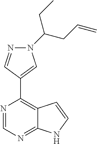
N1(C(CC)CC=C)N=CC(C2=C3C(=NC=N2)NC=C3)=C1
